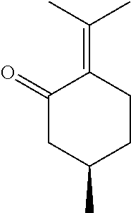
C1(=O)CC(C)CCC1=C(C)C
